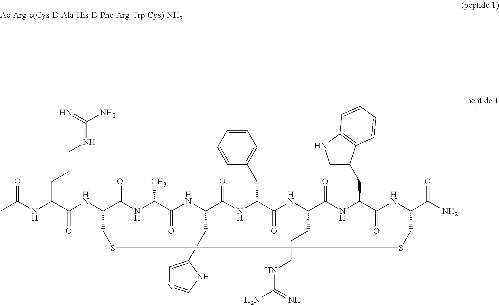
CC(NC(C(NC1C(=O)NC(C)C(=O)NC(CC2=CN=CN2)C(=O)NC(CC2=CC=CC=C2)C(=O)NC(CCCNC(N)=N)C(=O)NC(CC2=CNC3=C2C=CC=C3)C(=O)NC(C(N)=O)CSSC1)=O)CCCNC(N)=N)=O
